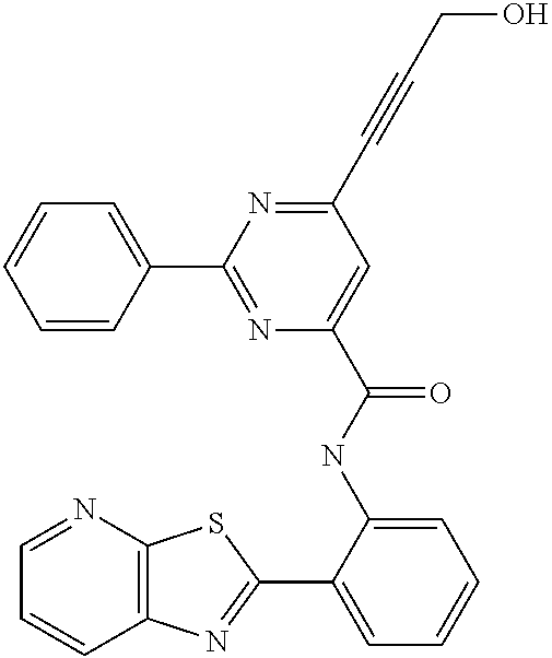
C1=NC2=C(C=C1)N=C(C1=CC=CC=C1NC(=O)C1=CC(C#CCO)=NC(C3=CC=CC=C3)=N1)S2
